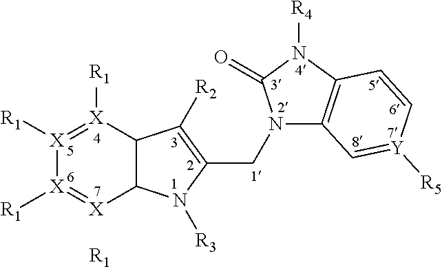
C12C([X]([R1])=[X]([R1])[X]([R1])=[X]1)C([R2])=C(CN1C3=C(N([R4])C1=O)C=C[Y]([R5])=C3)N2[R3].[R1]
